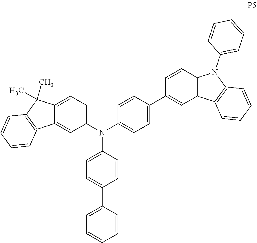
C1(N(C2=CC=C3C(=C2)C2=C(C3(C)C)C=CC=C2)C2=CC=C(C3=CC=CC=C3)C=C2)=CC=C(C2=CC3=C(C=C2)N(C2=CC=CC=C2)C2=C3C=CC=C2)C=C1
